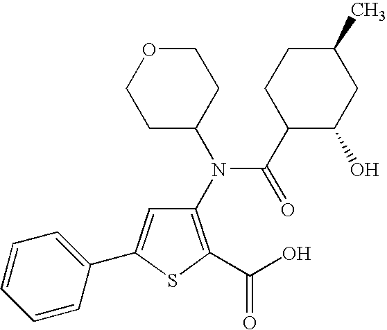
C1(N(C2CCOCC2)C(C2C(O)CC(C)CC2)=O)=C(C(O)=O)SC(C2=CC=CC=C2)=C1
